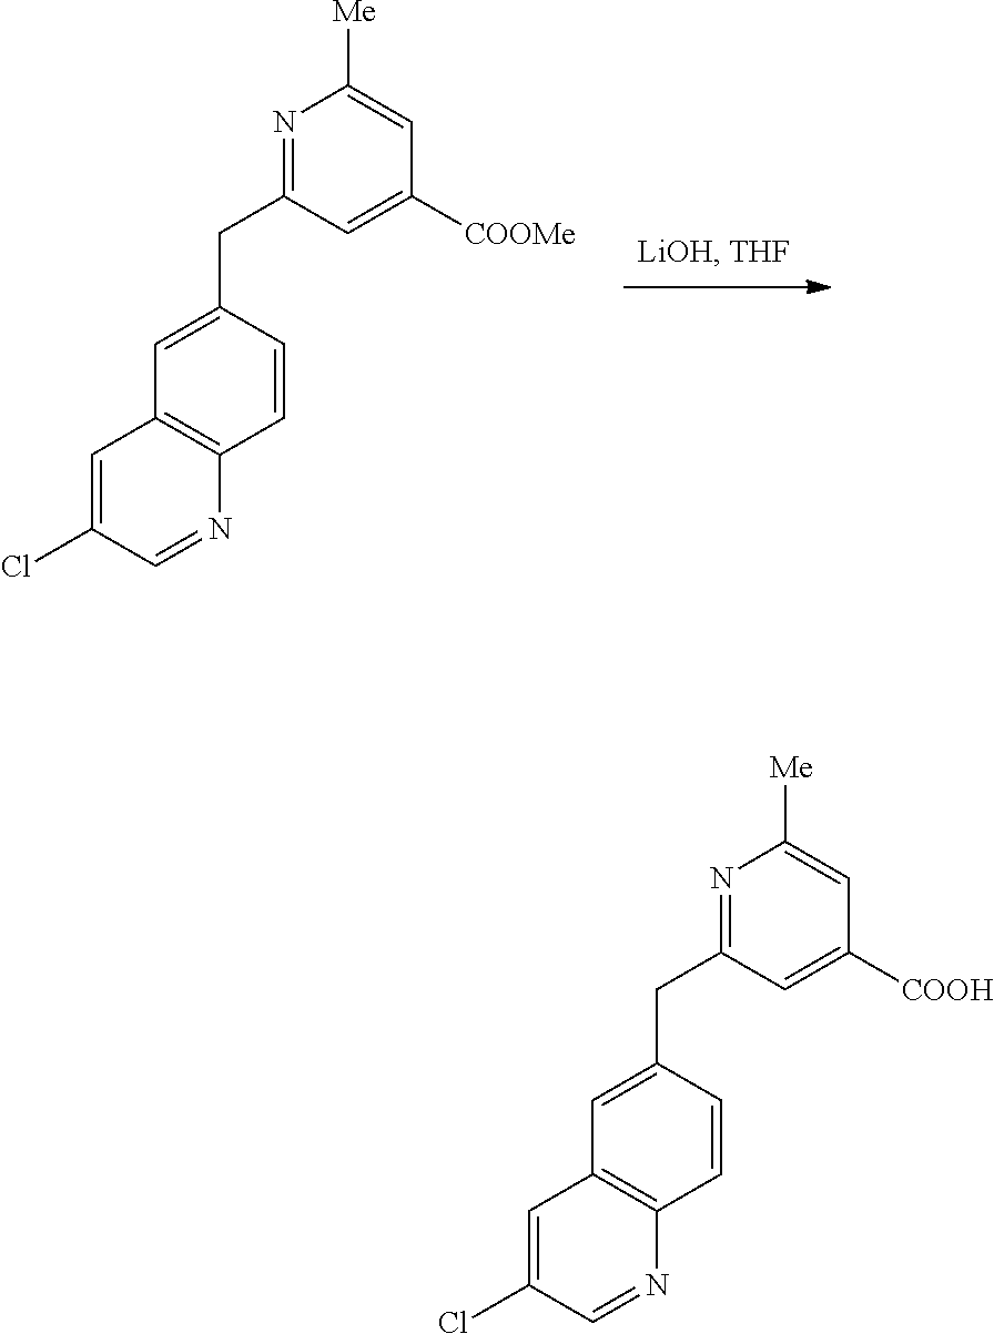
C1(CC2=NC([Me])=CC([COOMe])=C2)=CC2=C(C=C1)N=CC(Cl)=C2.C1(CC2=NC([Me])=CC([COOH])=C2)=CC2=C(C=C1)N=CC(Cl)=C2
